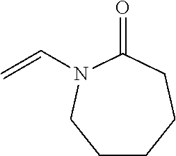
C1CCCC(=O)N(C=C)C1
